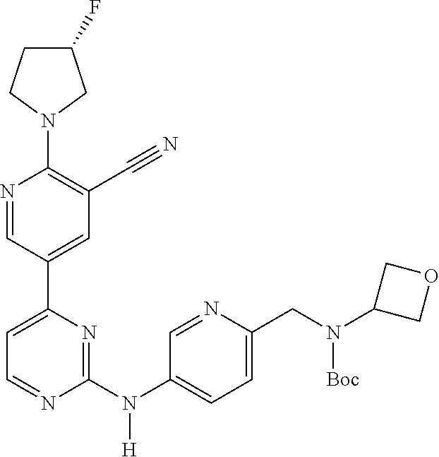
C1(F)CCN(C2=C(C#N)C=C(C3=CC=NC(N(C4=CC=C(CN(C5COC5)[Boc])N=C4)[H])=N3)C=N2)C1
